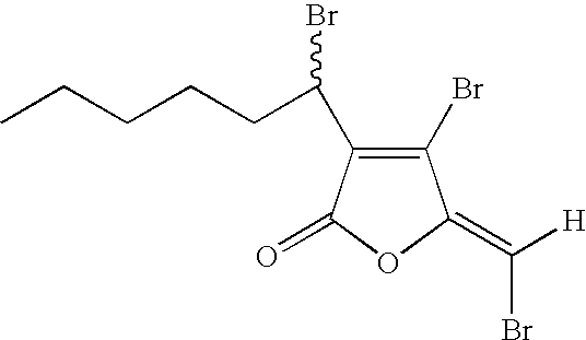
C1(Br)=C(C(CCCCC)Br)C(=O)OC1=C([H])Br
